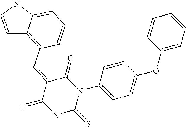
C1=CNC2=CC=CC(C=C3C(=O)NC(=S)N(C4=CC=C(OC5=CC=CC=C5)C=C4)C3=O)=C12
